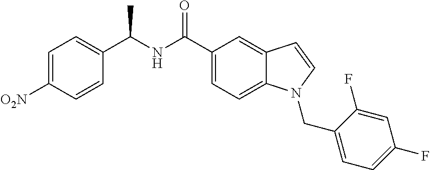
C1([O2N])=CC=C(C(NC(C2=CC=C3C(=C2)C=CN3CC2=CC=C(F)C=C2F)=O)C)C=C1
